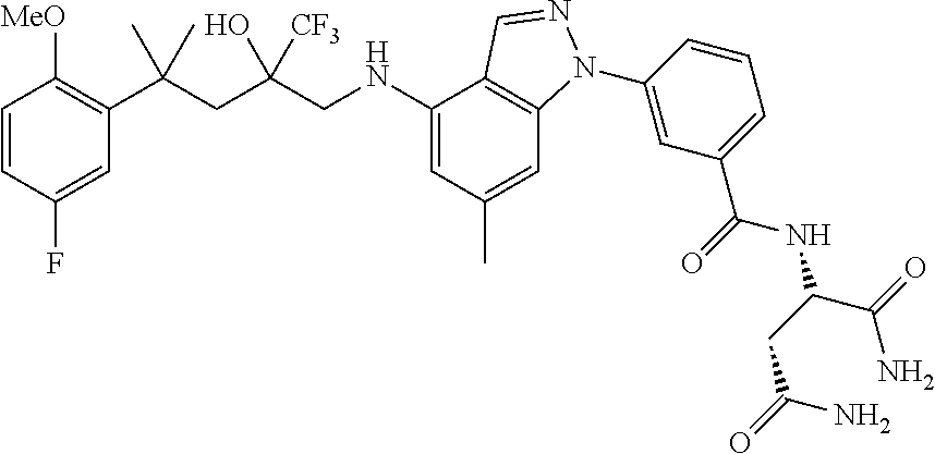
C1(F)=CC(C(CC(CNC2=CC(C)=CC3=C2C=NN3C2=CC(C(=O)NC(C(N)=O)CC(N)=O)=CC=C2)(O)[CF3])(C)C)=C([MeO])C=C1
